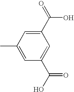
C1(C(=O)O)=CC(C)=CC(C(O)=O)=C1
